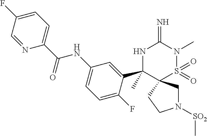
N1([SO2]C)CC2(CC1)S(=O)(=O)N(C)C(=N)NC2(C1=CC(NC(C2=CC=C(F)C=N2)=O)=CC=C1F)C
